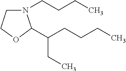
C1COC(C(CCCC)CC)N1CCCC
